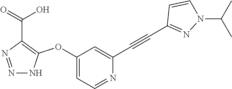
C1(OC2=C(C(=O)O)N=NN2)=CC=NC(C#CC2=NN(C(C)C)C=C2)=C1
